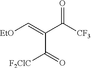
O=C([CF3])C(=C[EtO])C([F2ClC])=O
